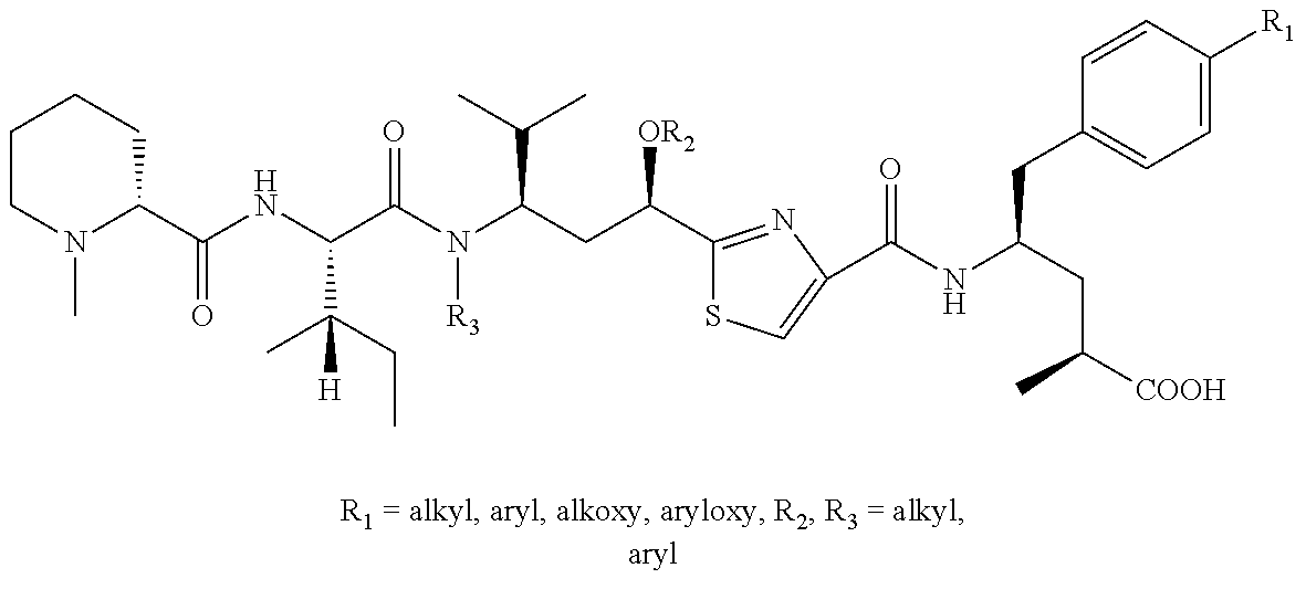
C1CN(C)C(C(=O)NC(C(C)(CC)[H])C(=O)N([R3])C(C(C)C)CC(C2=NC(C(=O)NC(CC3=CC=C([R1])C=C3)CC(C)[COOH])=CS2)[OR2])CC1
